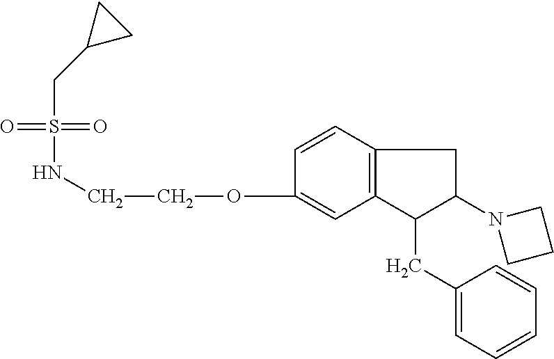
O(C1=CC2=C(C=C1)CC(N1CCC1)C2CC1=CC=CC=C1)CCNS(=O)(=O)CC1CC1
